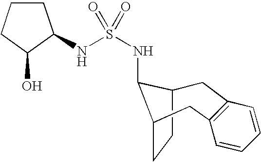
C1C2CCC(C2NS(NC2CCCC2O)(=O)=O)CC2=C1C=CC=C2
